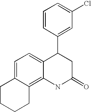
C1CCCC2=C3C(=CC=C12)C(C1=CC(Cl)=CC=C1)CC(=O)N3
